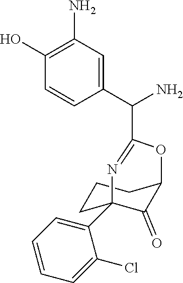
C1(Cl)=CC=CC=C1C12CCCC(C1=O)OC(C(C1=CC(N)=C(O)C=C1)N)=N2
